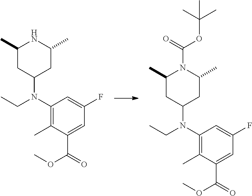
C1(C)CC(N(C2=C(C)C(C(=O)OC)=CC(F)=C2)CC)CC(C)N1.C1(C)CC(N(C2=C(C)C(C(=O)OC)=CC(F)=C2)CC)CC(C)N1C(=O)OC(C)(C)C
